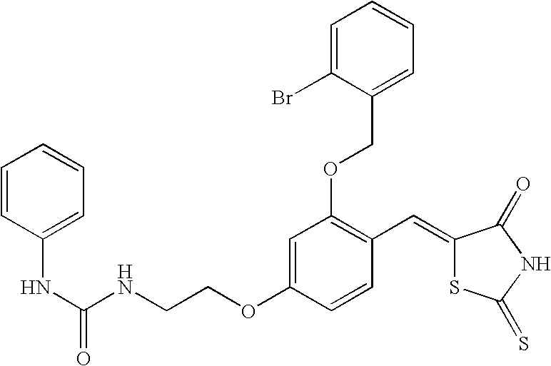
N(CCOC1=CC(OCC2=CC=CC=C2Br)=C(C=C2SC(=S)NC2=O)C=C1)C(NC1=CC=CC=C1)=O
